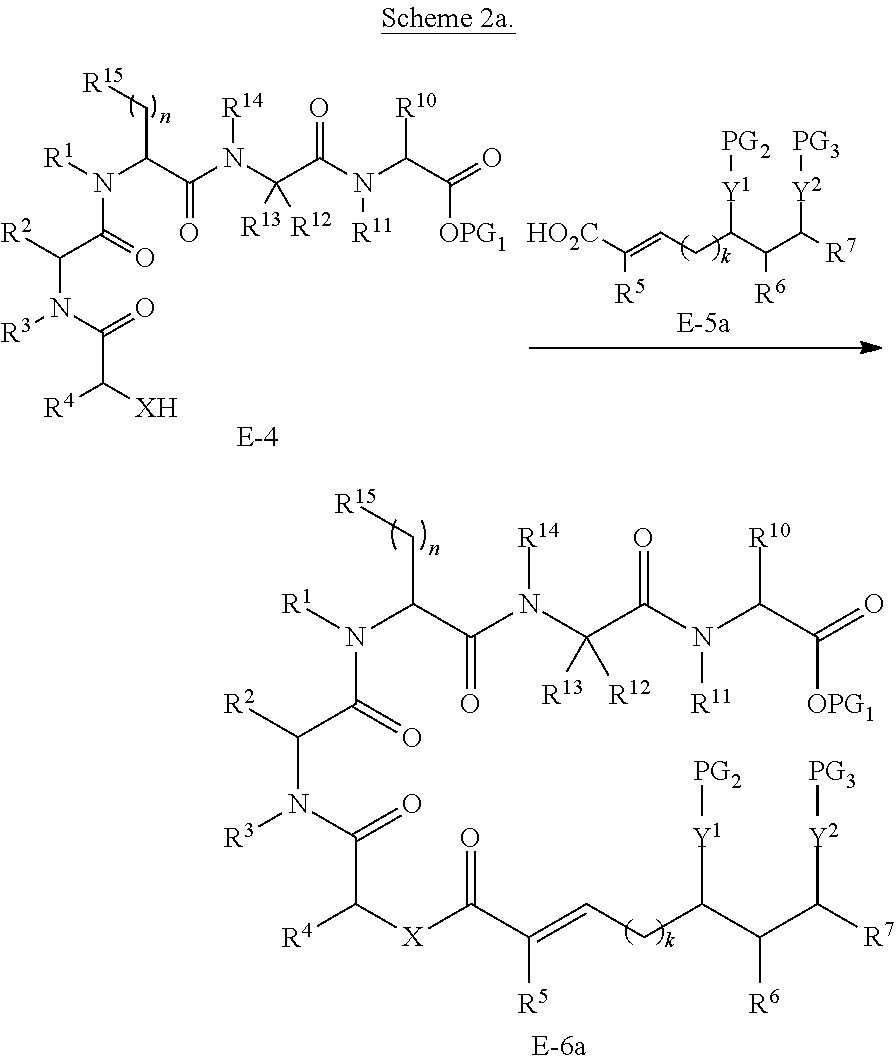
C(C(N(C(C(=O)[OPG1])[R10])[R11])=O)(N(C(C(N([R1])C(=O)C([R2])N([R3])C(=O)C([XH])[R4])C[R15])=O)[R14])([R12])[R13].C(=CCC(C(C([R7])[Y2][PG3])[R6])[Y1][PG2])([HO2C])[R5].C(C(N(C(C(=O)[OPG1])[R10])[R11])=O)(N(C(C(N([R1])C(=O)C([R2])N([R3])C(=O)C([X]C(C(=CCC(C(C([R7])[Y2][PG3])[R6])[Y1][PG2])[R5])=O)[R4])C[R15])=O)[R14])([R12])[R13]
